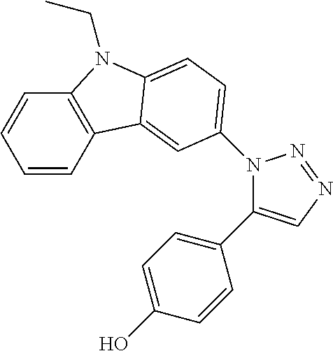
C1=CC2=C(C=C1)N(CC)C1=CC=C(N3C(C4=CC=C(O)C=C4)=CN=N3)C=C21
